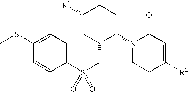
N1(C2CCC([R1])CC2CS(=O)(C2=CC=C(SC)C=C2)=O)CCC([R2])=CC1=O
